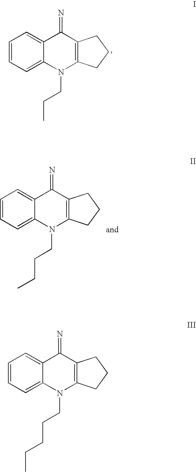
C1=CC=C2C(=C1)C(=N)C1=C(N2CCC)CCC1.C1=CC=C2C(=C1)C(=N)C1=C(N2CCCC)CCC1.C1=CC=C2C(=C1)C(=N)C1=C(N2CCCCC)CCC1
